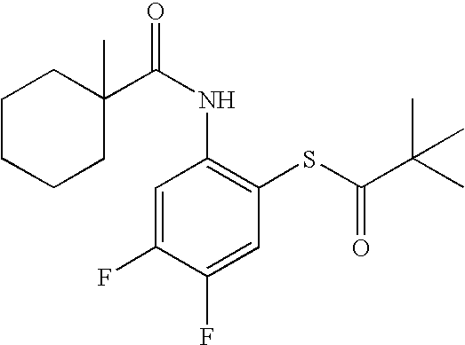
C1CCCC(C)(C(NC2=C(SC(=O)C(C)(C)C)C=C(F)C(F)=C2)=O)C1
